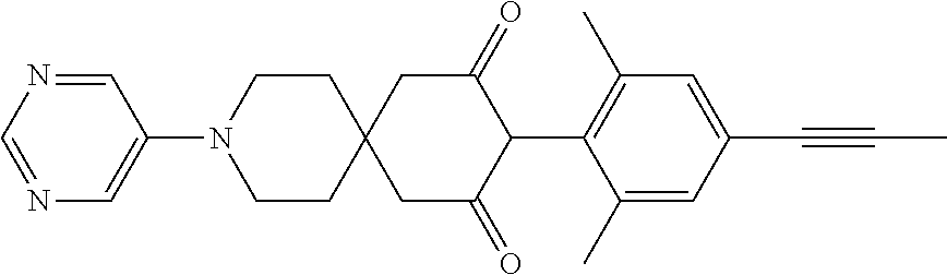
C1CN(C2=CN=CN=C2)CCC12CC(=O)C(C1=C(C)C=C(C#CC)C=C1C)C(=O)C2
